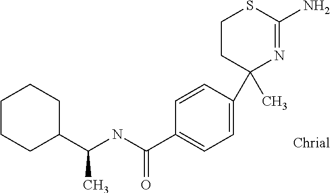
C1(C)(C2=CC=C(C(NC(C3CCCCC3)C)=O)C=C2)N=C(N)SCC1
